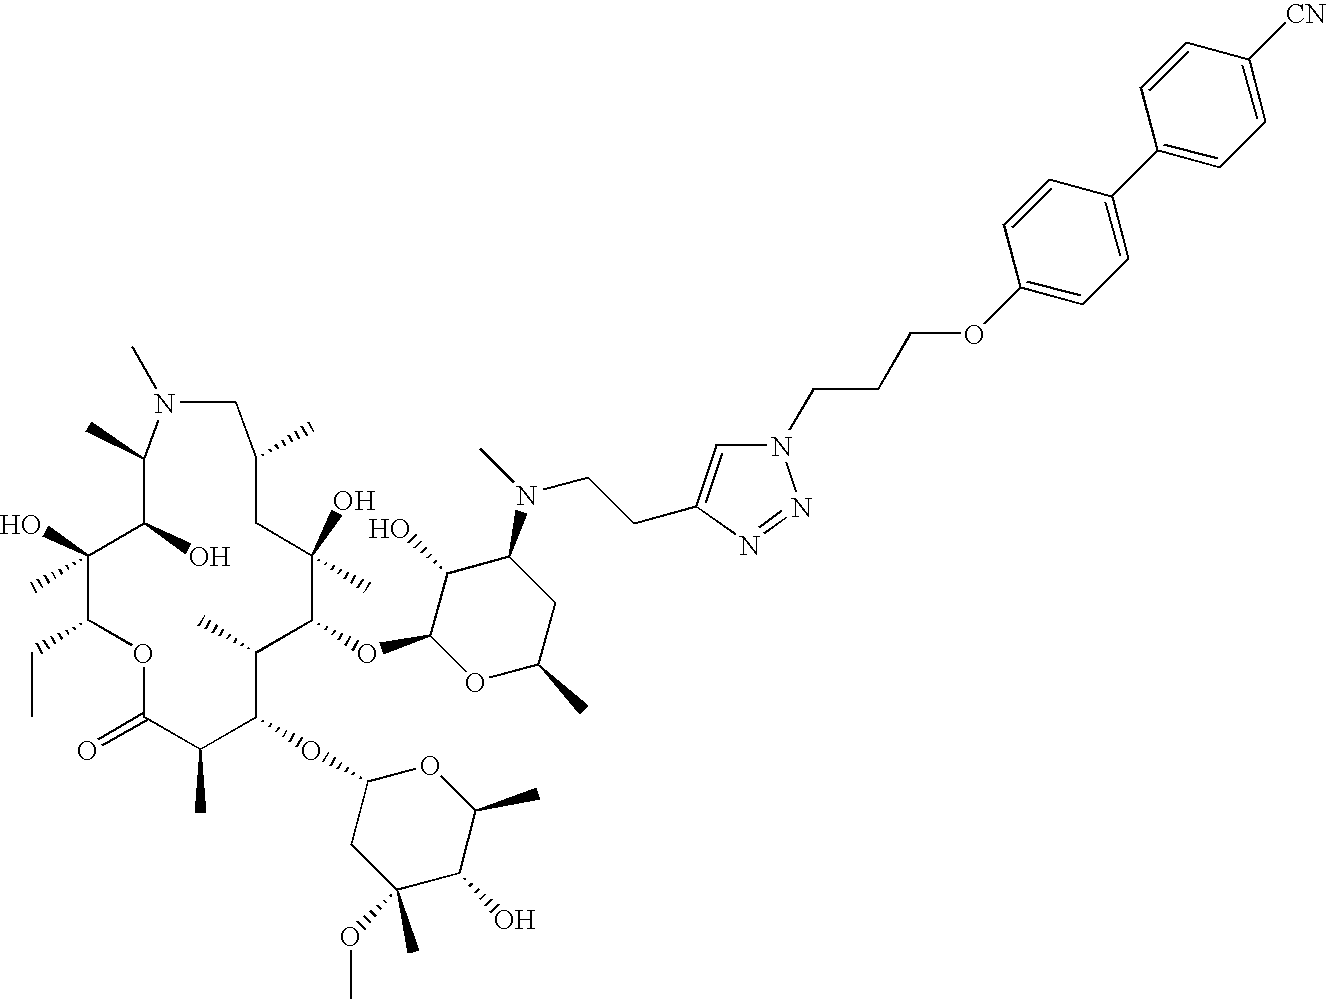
C1(O)(C)C(CC)OC(=O)C(C)C(OC2CC(OC)(C)C(O)C(C)O2)C(C)C(OC2C(O)C(N(CCC3=CN(CCCOC4=CC=C(C5=CC=C([CN])C=C5)C=C4)N=N3)C)CC(C)O2)C(C)(O)CC(C)CN(C)C(C)C1O
